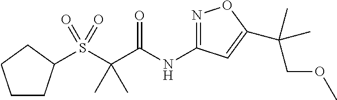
C1CC(S(C(C(NC2=NOC(C(COC)(C)C)=C2)=O)(C)C)(=O)=O)CC1
